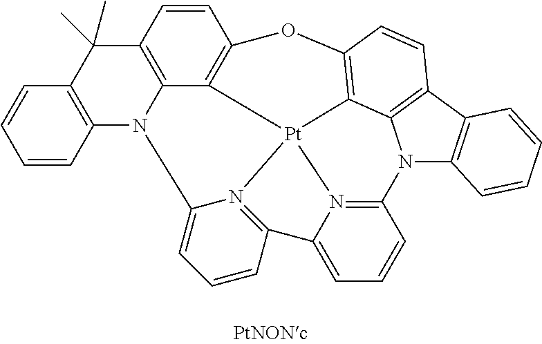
C12=CC=CC3=N1[Pt]14N5=C(C=CC=C53)N3C5=C(C6=C3C1=C(C=C6)OC1=C4C3=C(C(C)(C)C4=C(C=CC=C4)N23)C=C1)C=CC=C5
